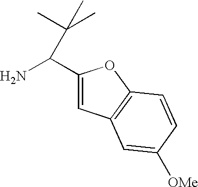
C1(C(N)C(C)(C)C)=CC2=C(O1)C=CC([OMe])=C2
